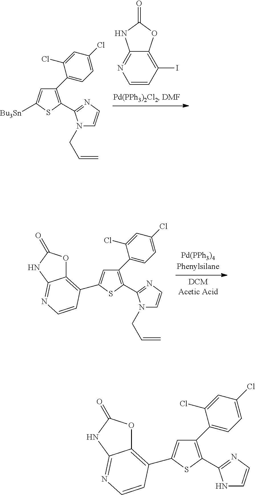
C1=C(C2=C3OC(=O)NC3=NC=C2)SC(C2=NC=CN2CC=C)=C1C1=CC=C(Cl)C=C1Cl.C1=C([Bu3Sn])SC(C2=NC=CN2CC=C)=C1C1=CC=C(Cl)C=C1Cl.C12=NC=CC(I)=C1OC(=O)N2.C1=C(C2=C3OC(=O)NC3=NC=C2)SC(C2=NC=CN2)=C1C1=CC=C(Cl)C=C1Cl
